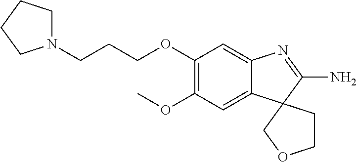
C1(OC)=C(OCCCN2CCCC2)C=C2C(=C1)C1(C(N)=N2)COCC1
